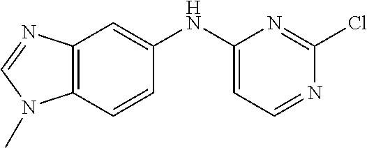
C12=C(C=CC(NC3=CC=NC(Cl)=N3)=C1)N(C)C=N2
